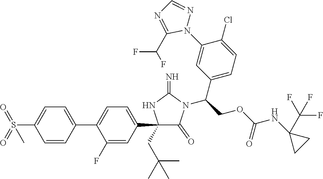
C1(C2=CC=C(C3=CC=C(S(=O)(=O)C)C=C3)C(F)=C2)(CC(C)(C)C)C(=O)N(C(COC(NC2(C(F)(F)F)CC2)=O)C2=CC=C(Cl)C(N3N=CN=C3C(F)F)=C2)C(=N)N1
